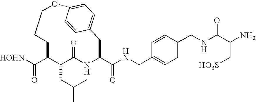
[HOHN]C(C1C(CC(C)C)C(=O)NC(C(NCC2=CC=C(CNC(C(N)C[HO3S])=O)C=C2)=O)CC2=CC=C(OCCC1)C=C2)=O
